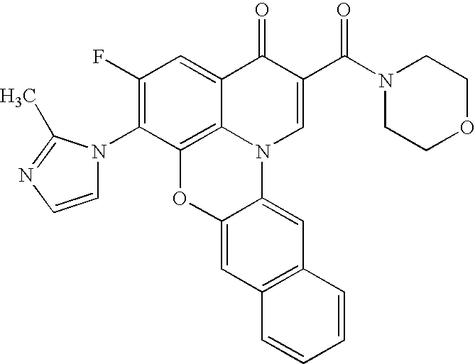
C12=C3C(=CC(F)=C1N1C=CN=C1C)C(=O)C(C(N1CCOCC1)=O)=CN3C1=CC3=C(C=C1O2)C=CC=C3
